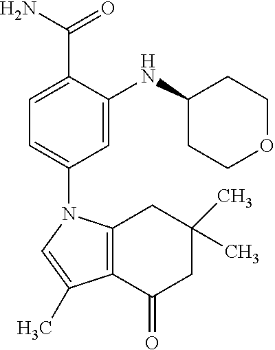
C12=C(C(=O)CC(C)(C)C1)C(C)=CN2C1=CC=C(C(N)=O)C(NC2CCOCC2)=C1
